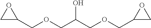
C1C(COCC(O)COCC2CO2)O1
